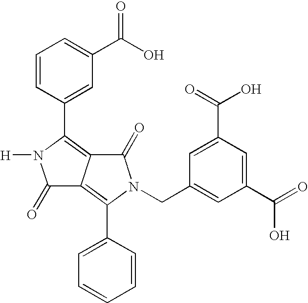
C1=CC(C2=C3C(=C(C4=CC=CC=C4)N(CC4=CC(C(=O)O)=CC(C(=O)O)=C4)C3=O)C(=O)N2[H])=CC(C(O)=O)=C1
